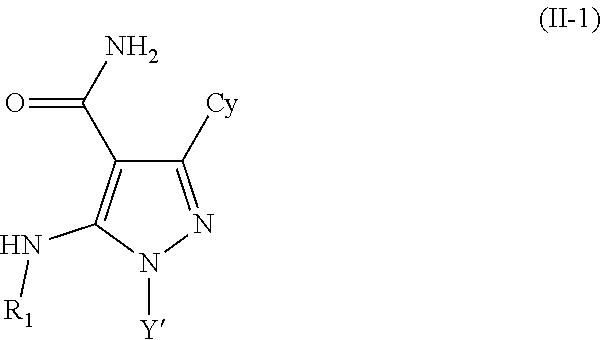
C1([Cy])=NN([Y])C(N[R1])=C1C(N)=O
